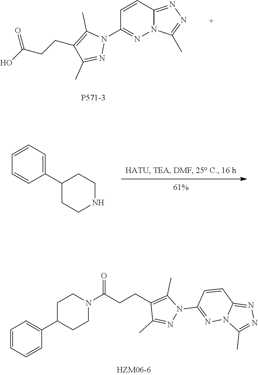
C1=CC2=NN=C(C)N2N=C1N1C(C)=C(CCC(O)=O)C(C)=N1.C1(C2CCNCC2)=CC=CC=C1.C1(C2CCN(C(CCC3=C(C)N(C4=NN5C(=NN=C5C)C=C4)N=C3C)=O)CC2)=CC=CC=C1
